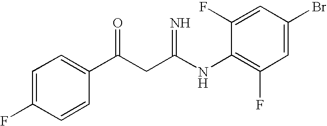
C1=C(F)C=CC(C(CC(NC2=C(F)C=C(Br)C=C2F)=N)=O)=C1
